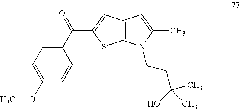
C1(C(=O)C2=CC3=C(S2)N(CCC(O)(C)C)C(C)=C3)=CC=C(OC)C=C1
